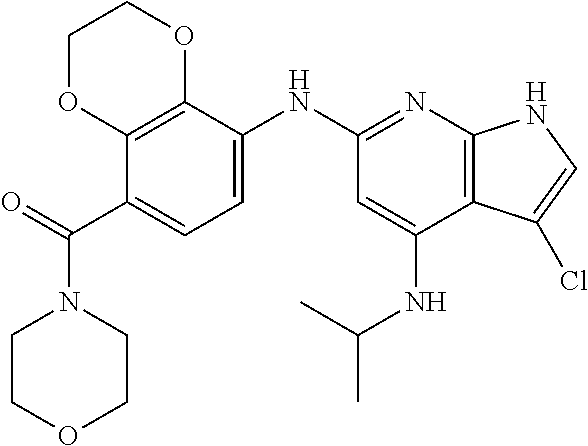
C1COCCN1C(C1=CC=C(NC2=NC3=C(C(NC(C)C)=C2)C(Cl)=CN3)C2=C1OCCO2)=O
